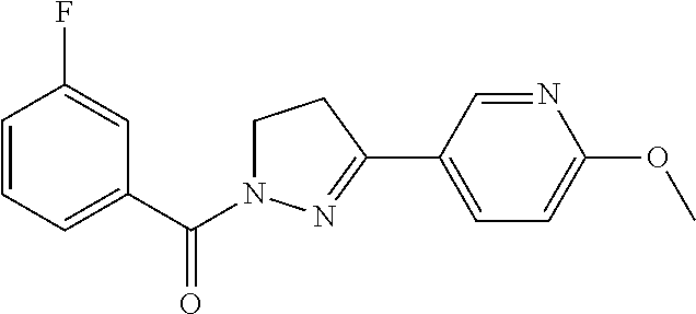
C1=CC=C(C(N2CCC(C3=CC=C(OC)N=C3)=N2)=O)C=C1F
